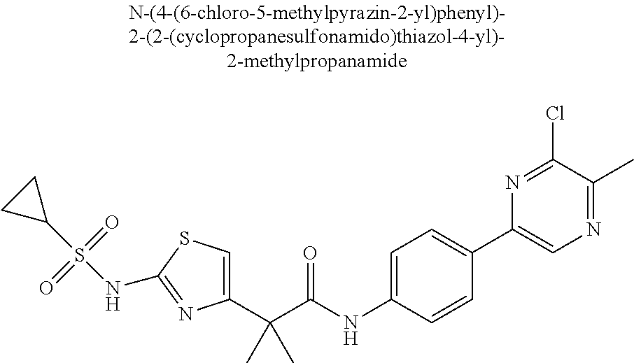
C1(C(C(NC2=CC=C(C3=CN=C(C)C(Cl)=N3)C=C2)=O)(C)C)=CSC(NS(C2CC2)(=O)=O)=N1
